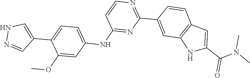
CN(C)C(C1=CC2=C(N1)C=C(C1=NC=CC(NC3=CC=C(C4=CNN=C4)C(OC)=C3)=N1)C=C2)=O
